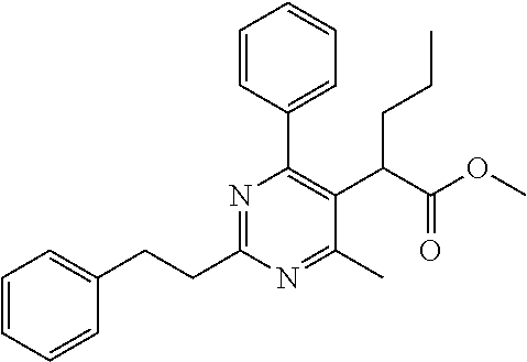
C(CC1=CC=CC=C1)C1=NC(C2=CC=CC=C2)=C(C(C(OC)=O)CCC)C(C)=N1
